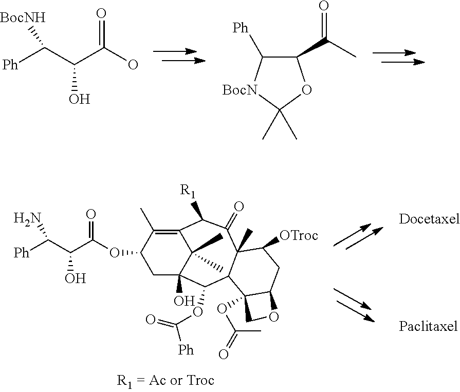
O=C(O)C(C([Ph])[BocNH])O.C1(C(C)=O)C([Ph])[BocN]C(C)(C)O1.C12=C(C)C(OC(C(C([Ph])N)O)=O)CC(O)(C(OC([Ph])=O)C3C(C)(C(=O)C1[R1])C([OTroc])CC1OCC31OC(=O)C)C2(C)C
